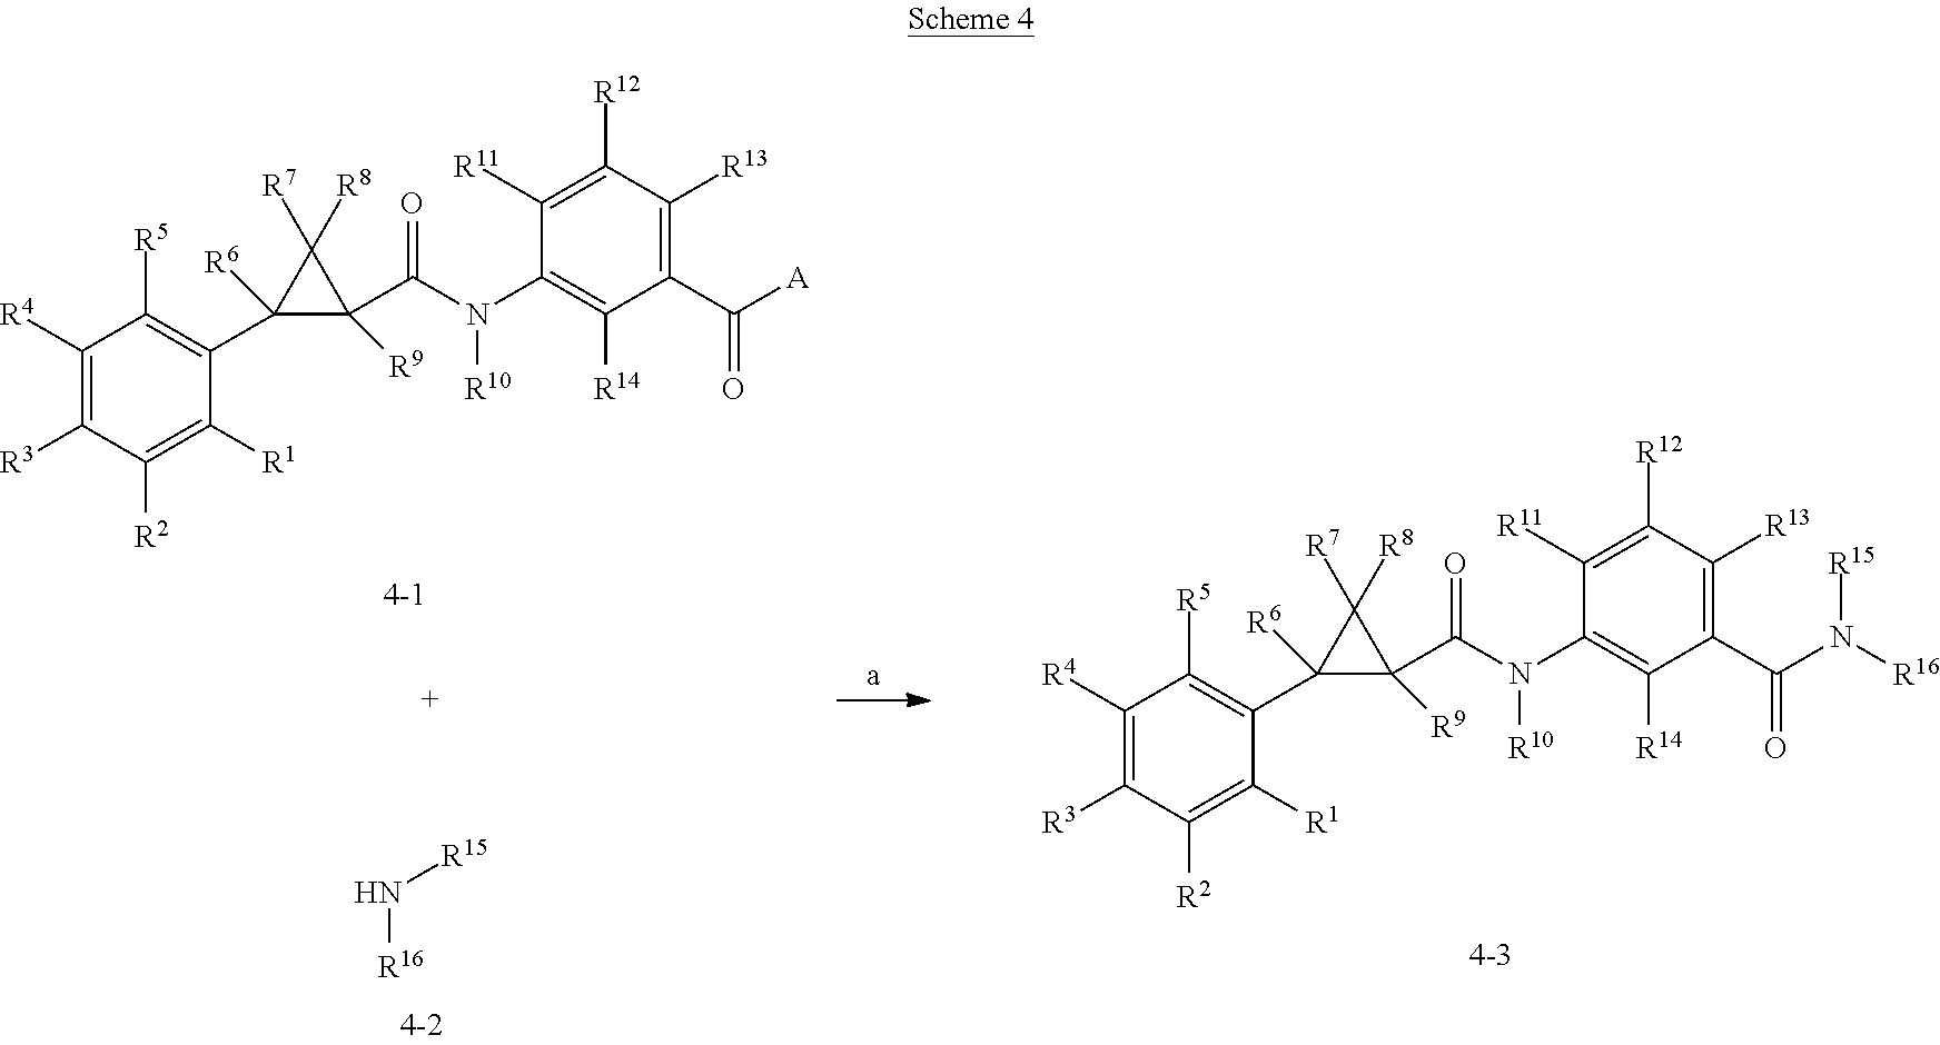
C1([R4])=C([R3])C([R2])=C([R1])C(C2([R6])C(C(=O)N([R10])C3=C([R14])C(C(=O)N([R15])[R16])=C([R13])C([R12])=C3[R11])([R9])C2([R7])[R8])=C1[R5].C1([R4])=C([R3])C([R2])=C([R1])C(C2([R6])C(C(=O)N([R10])C3=C([R14])C(C(=O)[A])=C([R13])C([R12])=C3[R11])([R9])C2([R7])[R8])=C1[R5].N([R16])[R15]
